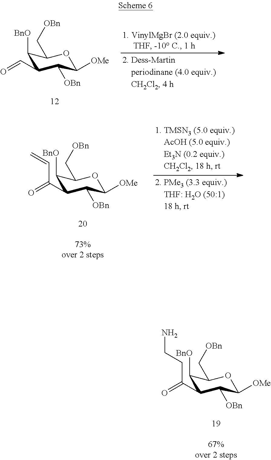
C1([BnO])C(C=O)C([OBn])C([OMe])OC1C[OBn].C1([BnO])C(C(=O)C=C)C([OBn])C([OMe])OC1C[OBn].C1([BnO])C(C(=O)CCN)C([OBn])C([OMe])OC1C[OBn]
